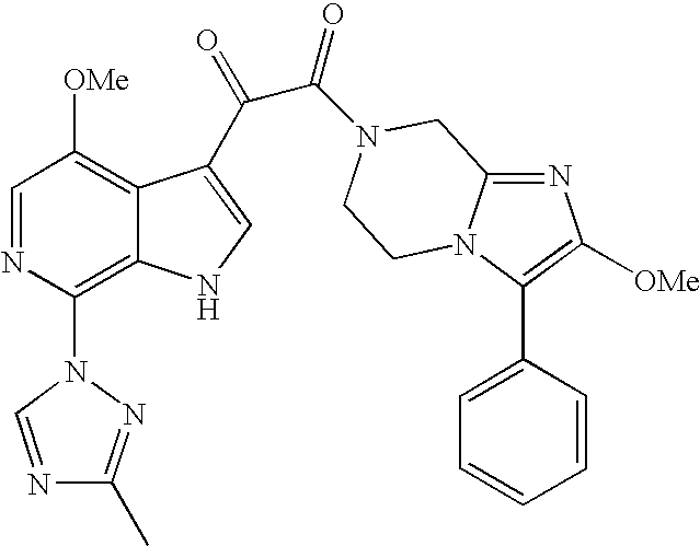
C1=NC(N2N=C(C)N=C2)=C2C(=C1[OMe])C(C(=O)C(=O)N1CC3=NC([OMe])=C(C4=CC=CC=C4)N3CC1)=CN2
